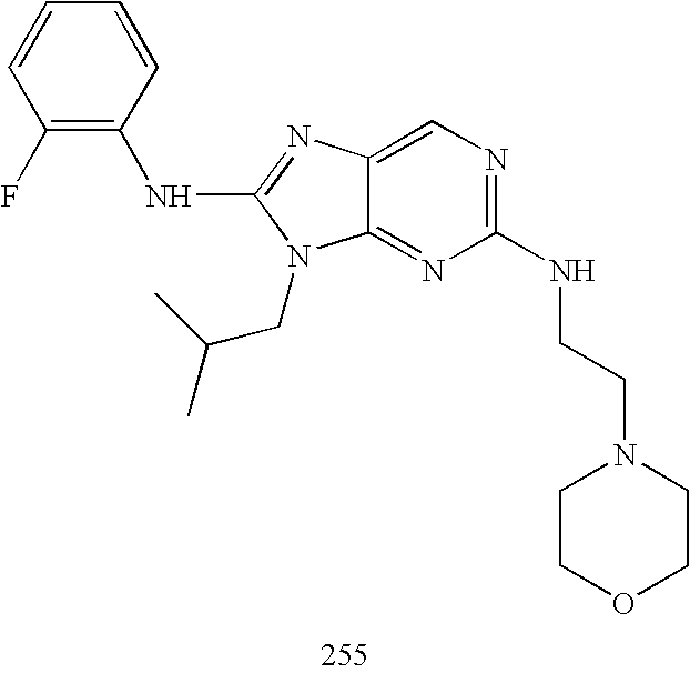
C12=NC(NCCN3CCOCC3)=NC=C1N=C(NC1=C(F)C=CC=C1)N2CC(C)C
